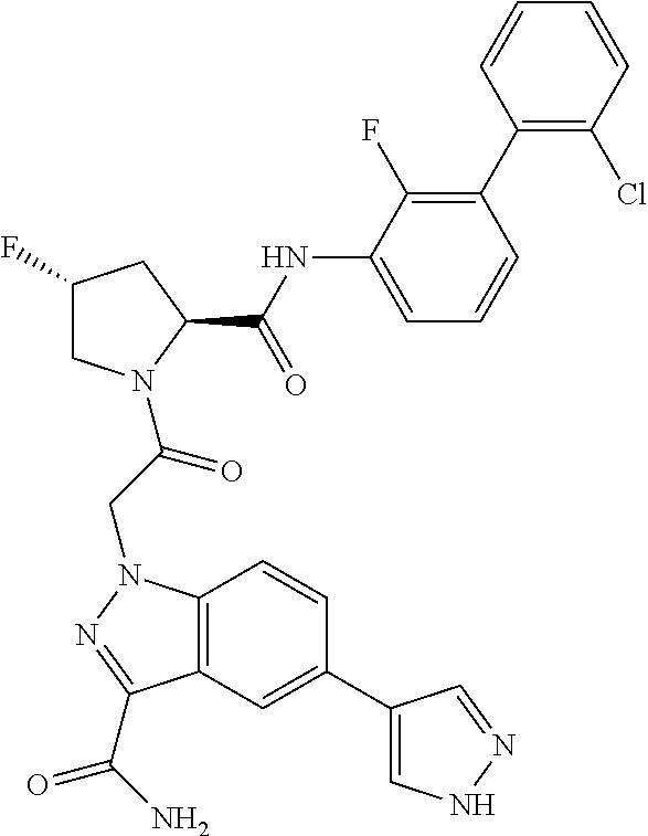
C1(F)CN(C(CN2C3=C(C=C(C4=CNN=C4)C=C3)C(C(N)=O)=N2)=O)C(C(NC2=CC=CC(C3=C(Cl)C=CC=C3)=C2F)=O)C1
